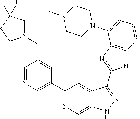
C1=NC=C(C2=NC=C3C(=C2)C(C2=NC4=C(N2)N=CC=C4N2CCN(C)CC2)=NN3)C=C1CN1CC(F)(F)CC1
